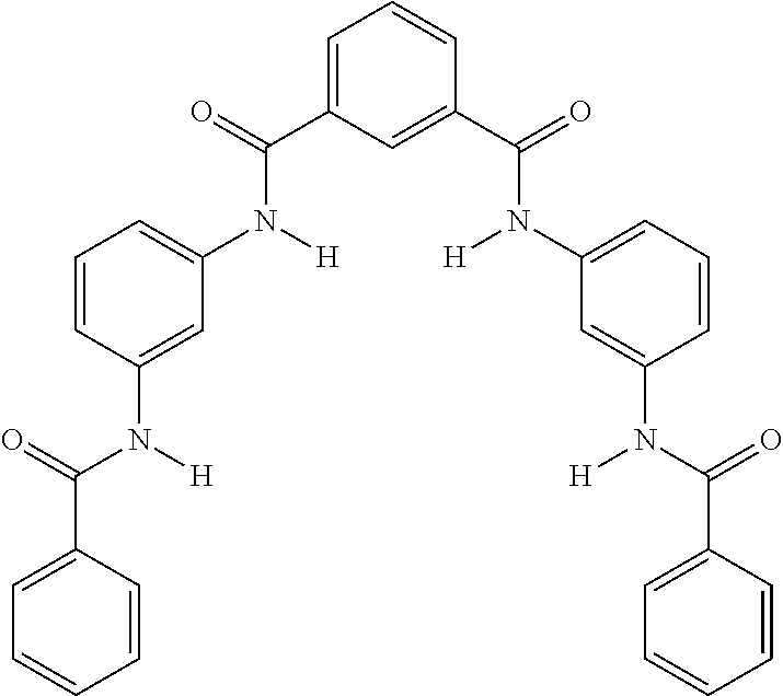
C1=C(C(N(C2=CC=CC(N(C(C3=CC=CC=C3)=O)[H])=C2)[H])=O)C=C(C(N(C2=CC=CC(N(C(C3=CC=CC=C3)=O)[H])=C2)[H])=O)C=C1
